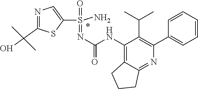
O=S(C1=CN=C(C(O)(C)C)S1)(=NC(NC1=C2C(=NC(C3=CC=CC=C3)=C1C(C)C)CCC2)=O)N
